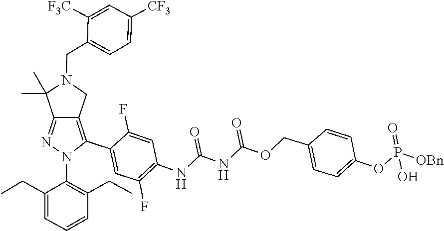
C1=C(CC)C(N2N=C3C(C)(C)N(CC4=CC=C([CF3])C=C4[F3C])CC3=C2C2=CC(F)=C(NC(NC(OCC3=CC=C(OP(O)(=O)[OBn])C=C3)=O)=O)C=C2F)=C(CC)C=C1
